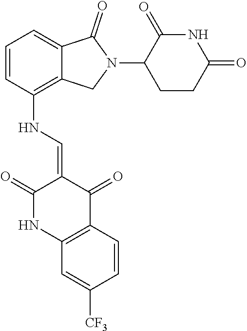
N(C1=C2C(=CC=C1)C(=O)N(C1CCC(=O)NC1=O)C2)C=C1C(=O)NC2=C(C1=O)C=CC([CF3])=C2
